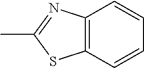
C12=C(N=C(C)S1)C=CC=C2
